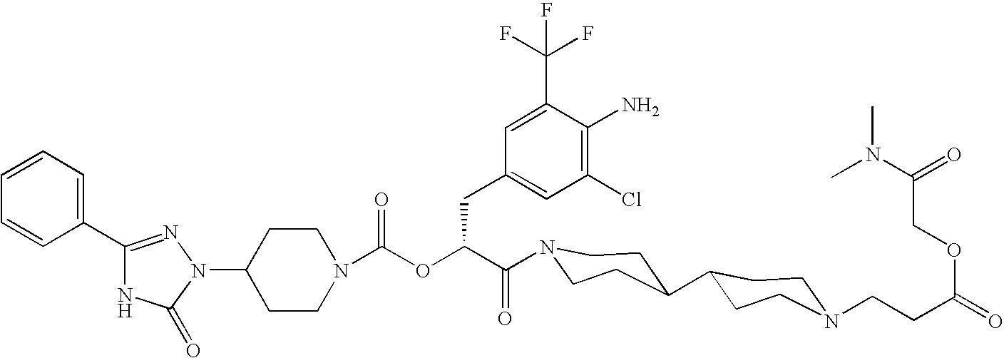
N1(C2CCN(C(OC(C(=O)N3CCC(C4CCN(CCC(=O)OCC(N(C)C)=O)CC4)CC3)CC3=CC(Cl)=C(N)C(C(F)(F)F)=C3)=O)CC2)N=C(C2=CC=CC=C2)NC1=O
